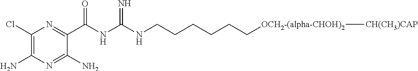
C1(Cl)=C(N)N=C(N)C(C(NC(=N)NCCCCCC[OCH2-(alpha-CHOH)2][CH(CH3)CAP])=O)=N1
